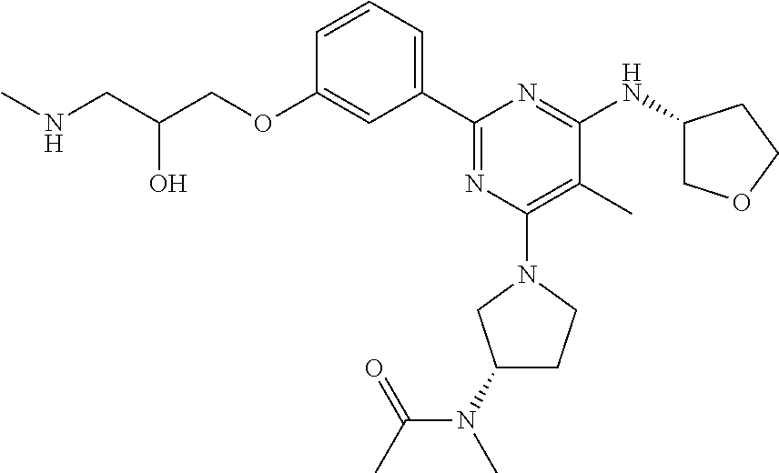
C1=CC=C(C2=NC(N3CC(N(C(=O)C)C)CC3)=C(C)C(NC3COCC3)=N2)C=C1OCC(CNC)O
